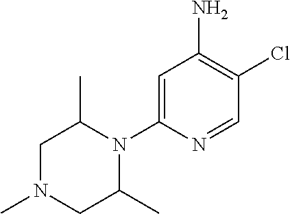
C1N(C)CC(C)N(C2=CC(N)=C(Cl)C=N2)C1C
